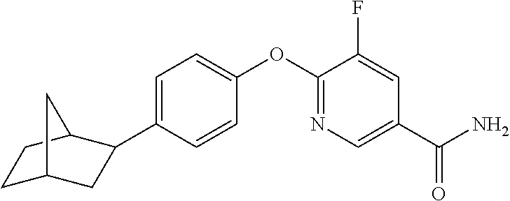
C1=C(C2CC3CCC2C3)C=CC(OC2=NC=C(C(N)=O)C=C2F)=C1
